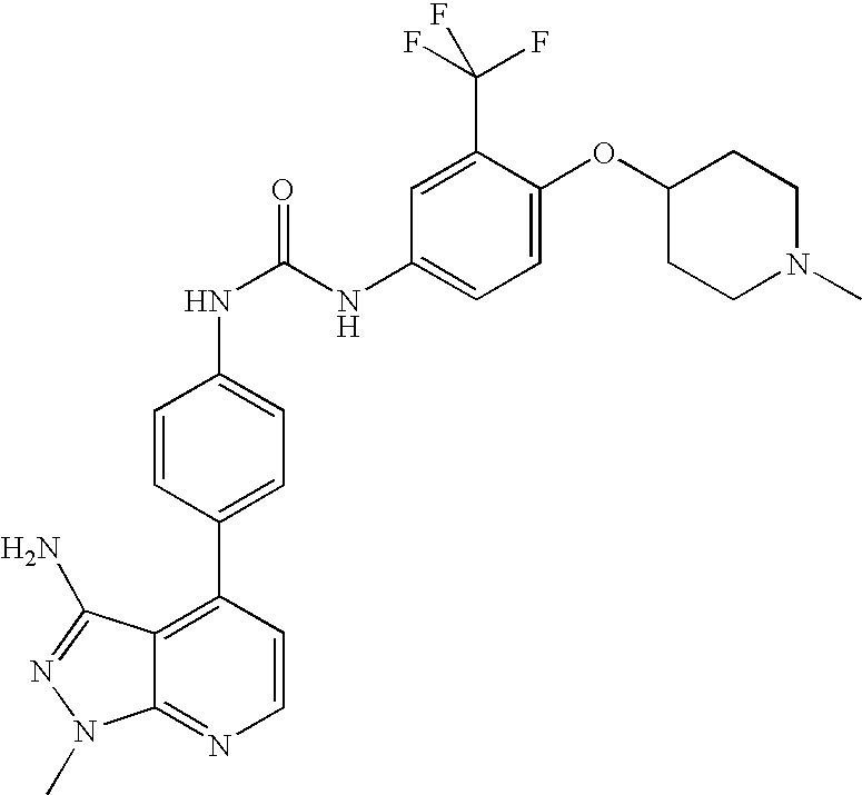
C1=CC(C2=CC=C(NC(=O)NC3=CC=C(OC4CCN(C)CC4)C(C(F)(F)F)=C3)C=C2)=C2C(=N1)N(C)N=C2N
